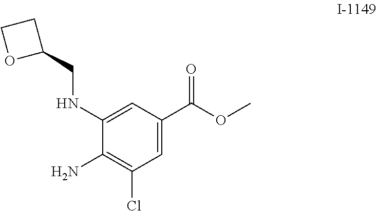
C1(CNC2=CC(C(=O)OC)=CC(Cl)=C2N)CCO1
